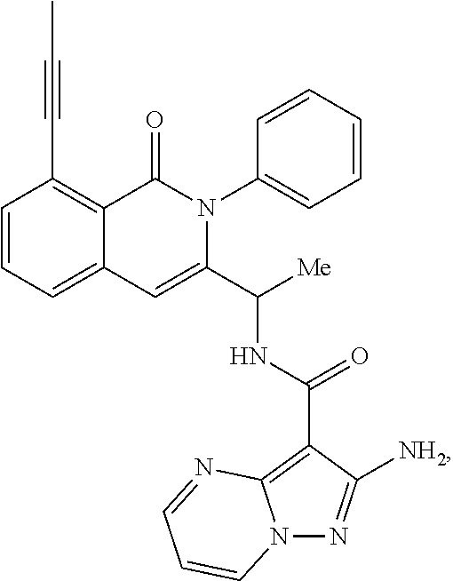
C1=CC=C2C(=C1C#CC)C(=O)N(C1=CC=CC=C1)C(C([Me])NC(=O)C1=C3N(N=C1[NH2])C=CC=N3)=C2
